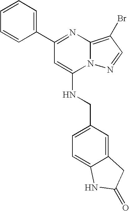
C1(C2=NC3=C(Br)C=NN3C(NCC3=CC=C4C(=C3)CC(=O)N4)=C2)=CC=CC=C1
